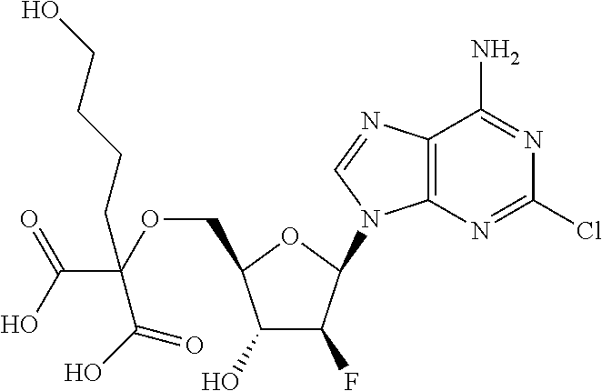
C1(O)C(F)C(N2C3=C(N=C2)C(N)=NC(Cl)=N3)OC1COC(C(O)=O)(C(O)=O)CCCCO
